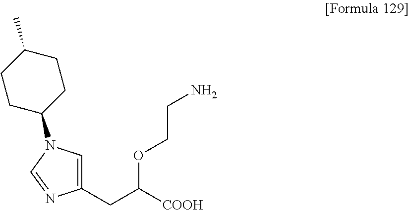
O(C(CC1=CN(C2CCC(C)CC2)C=N1)[COOH])CCN
